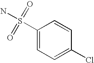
C1(S(N)(=O)=O)=CC=C(Cl)C=C1
